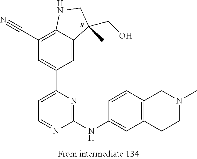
[R].C12=C(C#N)C=C(C3=CC=NC(NC4=CC5=C(C=C4)CN(C)CC5)=N3)C=C1C(CO)(C)CN2
